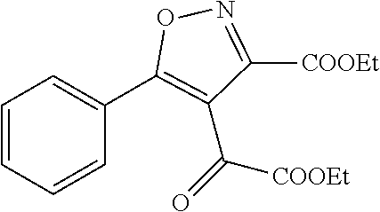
[COOEt]C1=NOC(C2=CC=CC=C2)=C1C([COOEt])=O
